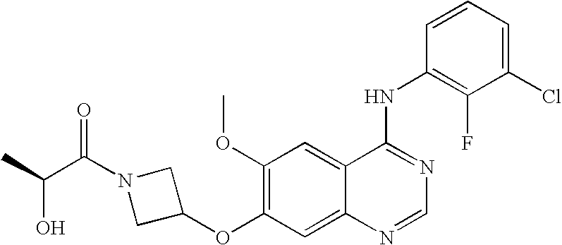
C1(OC)=C(OC2CN(C(C(C)O)=O)C2)C=C2C(=C1)C(NC1=C(F)C(Cl)=CC=C1)=NC=N2
